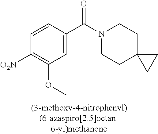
C1=C(C(=O)N2CCC3(CC2)CC3)C=CC([O2N])=C1OC
